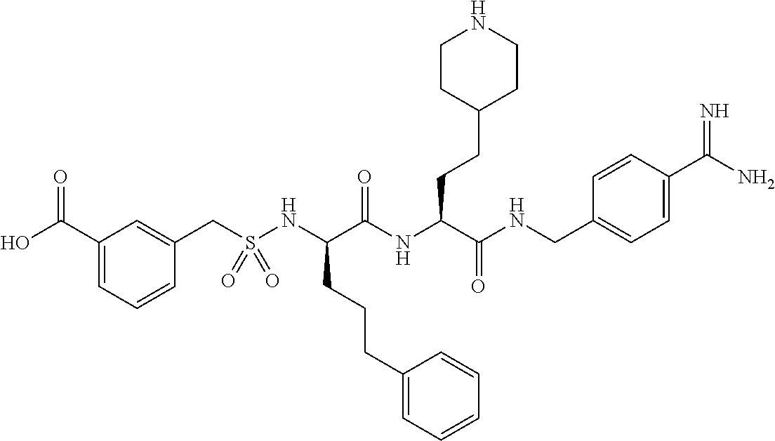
C1(C(O)=O)=CC=CC(CS(NC(C(NC(C(=O)NCC2=CC=C(C(=N)N)C=C2)CCC2CCNCC2)=O)CCCC2=CC=CC=C2)(=O)=O)=C1
